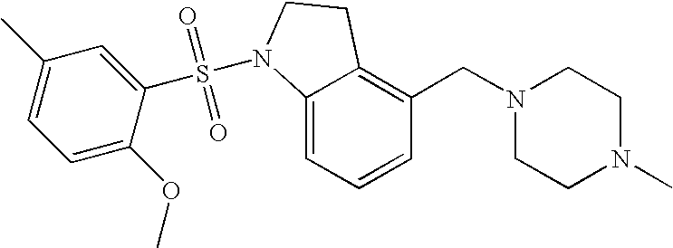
C1=CC=C2C(=C1CN1CCN(C)CC1)CCN2S(C1=CC(C)=CC=C1OC)(=O)=O
